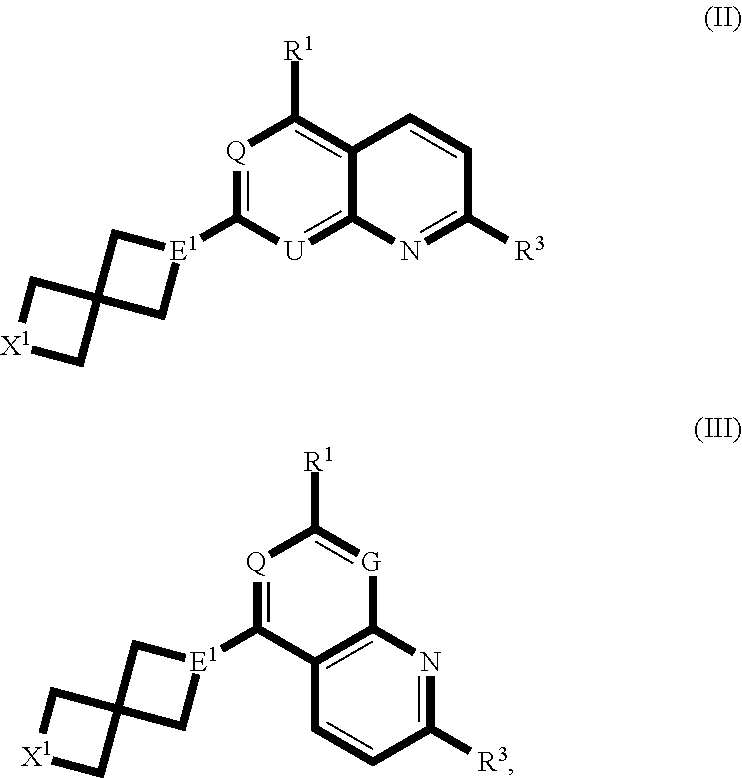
[Q]1=C([E1]2CC3(C2)C[X1]C3)[U]=C2C(=C1[R1])C=CC([R3])=N2.[Q]1=C([E1]2CC3(C2)C[X1]C3)C2=C([G]=C1[R1])N=C([R3])C=C2
